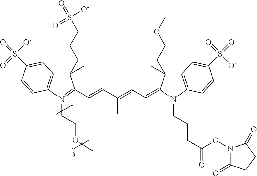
C1(CCCS(=O)([O-])=O)(C)C2=C(N(CCOC)=C1C=CC(=CC=C1C(CCOC)(C)C3=C(N1CCCC(=O)ON1C(=O)CCC1=O)C=CC(S(=O)(=O)[O-])=C3)C)C=CC(S(=O)([O-])=O)=C2
